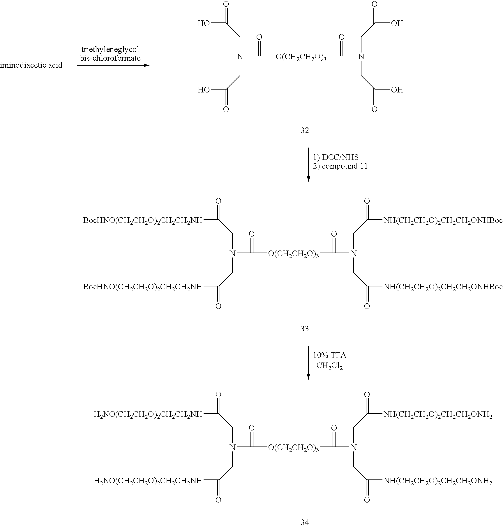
OC(CN(CC(O)=O)C([O(CH2CH2O)3]C(N(CC(O)=O)CC(O)=O)=O)=O)=O.[BocHNO(CH2CH2O)2CH2CH2NH]C(CN(CC([BocHNO(CH2CH2O)2CH2CH2NH])=O)C([O(CH2CH2O)3]C(N(CC([NH(CH2CH2O)2CH2CH2ONHBoc])=O)CC([NH(CH2CH2O)2CH2CH2ONHBoc])=O)=O)=O)=O.[H2NO(CH2CH2O)2CH2CH2NH]C(CN(CC([H2NO(CH2CH2O)2CH2CH2NH])=O)C([O(CH2CH2O)3]C(N(CC([NH(CH2CH2O)2CH2CH2ONH2])=O)CC([NH(CH2CH2O)2CH2CH2ONH2])=O)=O)=O)=O
